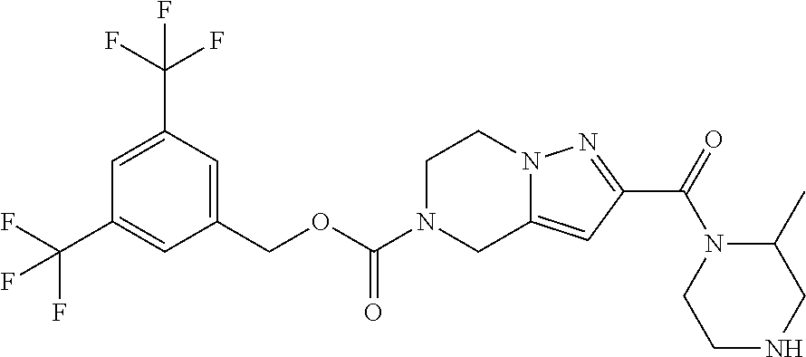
C1(COC(N2CC3=CC(C(=O)N4CCNCC4C)=NN3CC2)=O)=CC(C(F)(F)F)=CC(C(F)(F)F)=C1
